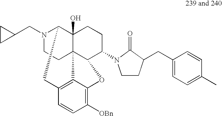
N1(CC2CC2)CCC23C4(O)C1CC1=C2C(=C([OBn])C=C1)OC3C(N1CCC(CC2=CC=C(C)C=C2)C1=O)CC4
